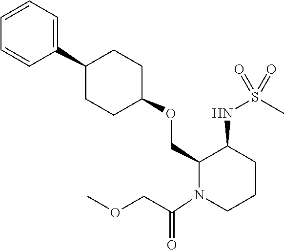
C1(C2=CC=CC=C2)CCC(OCC2C(NS(C)(=O)=O)CCCN2C(COC)=O)CC1
